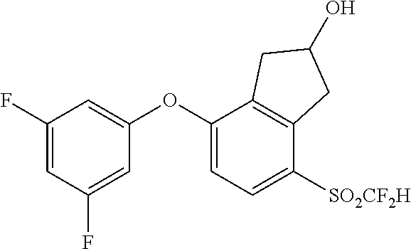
C1(F)=CC(F)=CC(OC2=CC=C([SO2CF2H])C3=C2CC(O)C3)=C1
